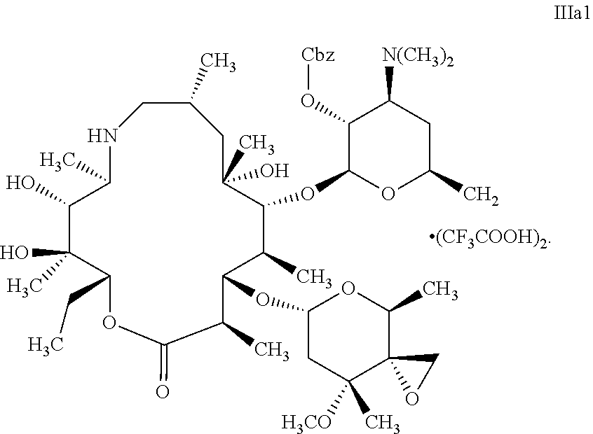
C1(O)C(O)(C)C(CC)OC(=O)C(C)C(OC2CC([H3CO])(C)C3(C(C)O2)OC3)C(C)C(OC2C(O[Cbz])C([N(CH3)2])CC(C)O2)C(C)(O)CC(C)CNC1C
